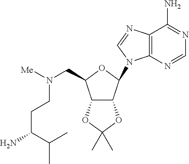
C12=C(N=CN=C1N)N(C1OC(CN([Me])CCC(N)C(C)C)C3C1OC(C)(C)O3)C=N2
